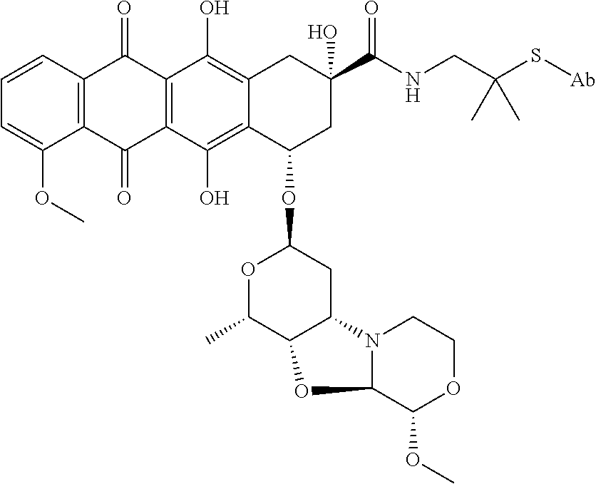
C1=CC2=C(C(OC)=C1)C(=O)C1=C(C2=O)C(O)=C2C(=C1O)C(OC1OC(C)C3C(C1)N1C(O3)C(OC)OCC1)CC(C(NCC(S[Ab])(C)C)=O)(O)C2
